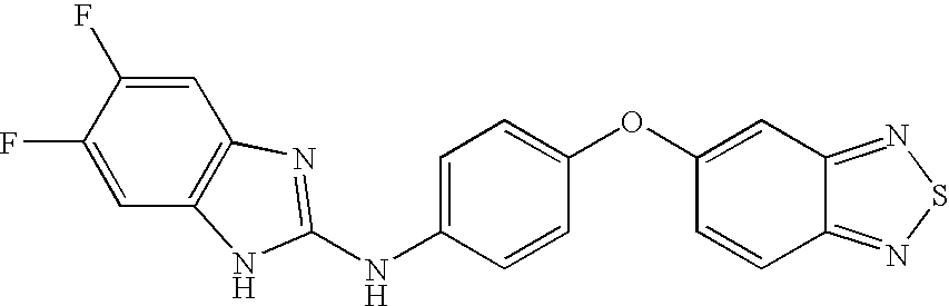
C1(F)=CC2=C(C=C1F)NC(NC1=CC=C(OC3=CC4=NSN=C4C=C3)C=C1)=N2
